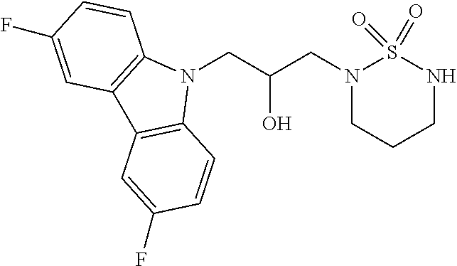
N1(CC(CN2CCCNS2(=O)=O)O)C2=C(C3=C1C=CC(F)=C3)C=C(F)C=C2
